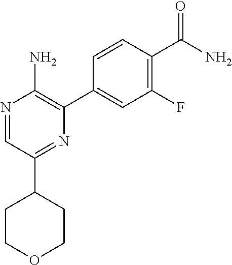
N1=CC(C2CCOCC2)=NC(C2=CC(F)=C(C(N)=O)C=C2)=C1N
